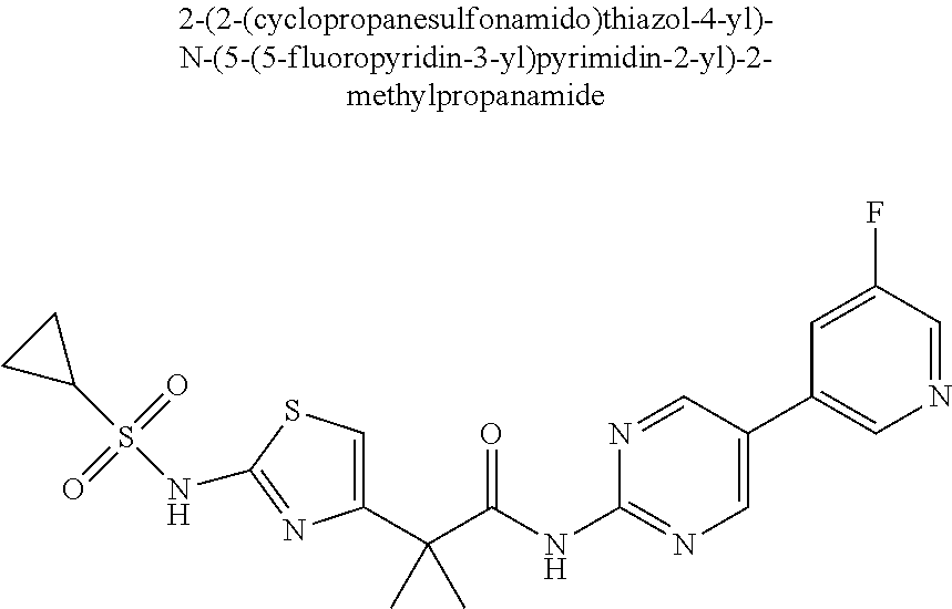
C1(C(C(NC2=NC=C(C3=CN=CC(F)=C3)C=N2)=O)(C)C)=CSC(NS(C2CC2)(=O)=O)=N1
